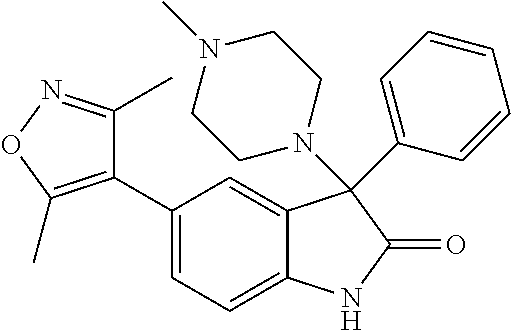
C1=C(C2=C(C)ON=C2C)C=C2C(=C1)NC(=O)C2(N1CCN(C)CC1)C1=CC=CC=C1
